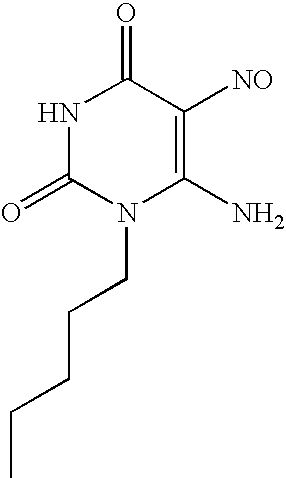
N1C(=O)N(CCCCC)C(N)=C([NO])C1=O
